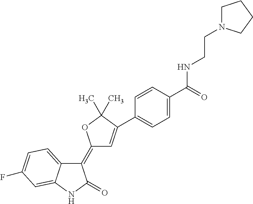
C1(=C2C=C(C3=CC=C(C(=O)NCCN4CCCC4)C=C3)C(C)(C)O2)C2=CC=C(F)C=C2NC1=O
